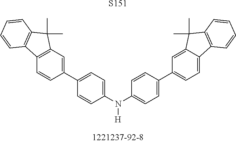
C1(N(C2=CC=C(C3=CC=C4C(=C3)C(C)(C)C3=C4C=CC=C3)C=C2)[H])=CC=C(C2=CC3=C(C=C2)C2=C(C3(C)C)C=CC=C2)C=C1.[S151]
